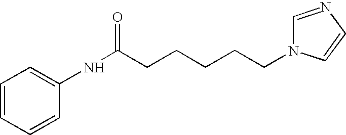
C1=CC=CC(NC(=O)CCCCCN2C=NC=C2)=C1
